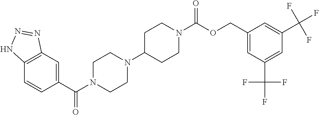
C12=C(C=C(C(N3CCN(C4CCN(C(OCC5=CC(C(F)(F)F)=CC(C(F)(F)F)=C5)=O)CC4)CC3)=O)C=C1)N=NN2
